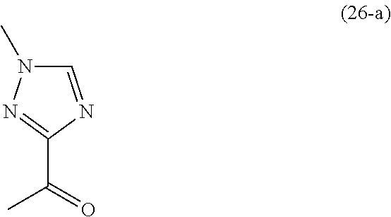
C1=NC(C(=O)C)=NN1C
